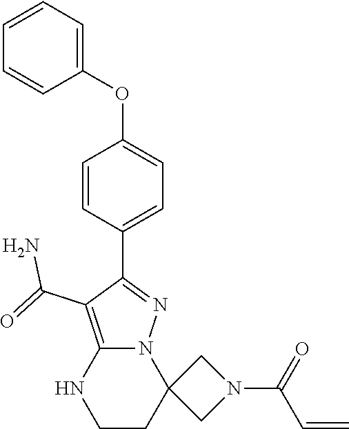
C1=CC(C2=NN3C(=C2C(N)=O)NCCC32CN(C(C=C)=O)C2)=CC=C1OC1=CC=CC=C1
